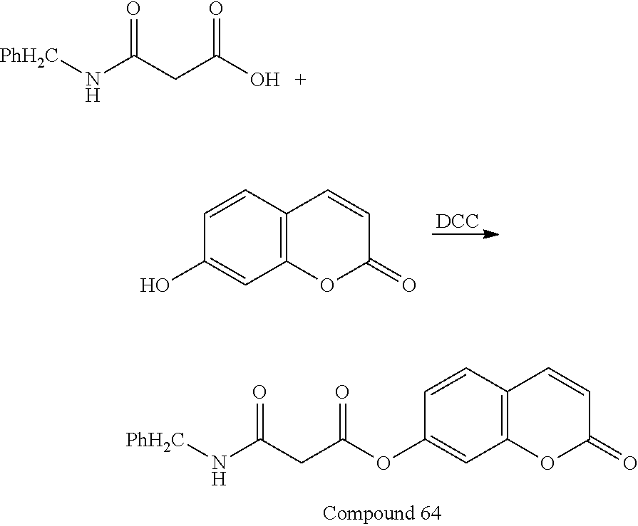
N([PhH2C])C(CC(O)=O)=O.C12=C(C=CC(O)=C1)C=CC(=O)O2.[DCC].C12=C(C=CC(OC(CC(N[PhH2C])=O)=O)=C1)C=CC(=O)O2
